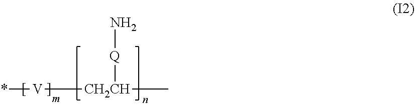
[V]([CH2CH](C)[Q]N)*
